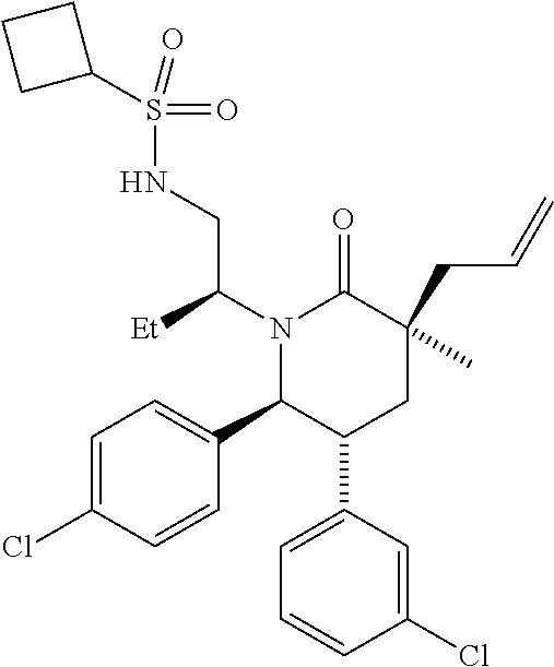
N1(C(CNS(=O)(=O)C2CCC2)[Et])C(C2=CC=C(Cl)C=C2)C(C2=CC=CC(Cl)=C2)CC(CC=C)(C)C1=O
